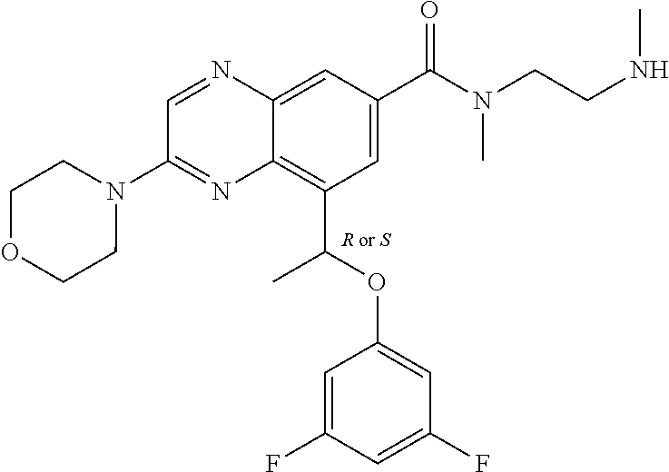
N(C(C1=CC(C(OC2=CC(F)=CC(F)=C2)C)=C2C(=C1)N=CC(N1CCOCC1)=N2)=O)(CCNC)C
